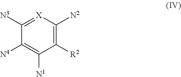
C1([R2])=C([N2])[X]=C([N3])C([N4])=C1[N1]
